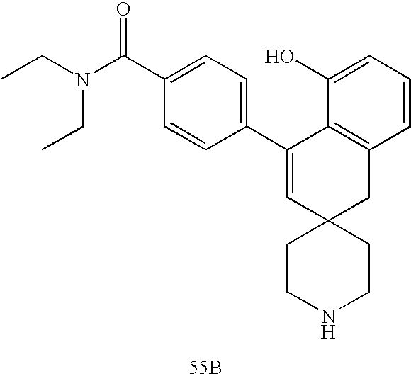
C12=C(CC3(C=C1C1=CC=C(C(N(CC)CC)=O)C=C1)CCNCC3)C=CC=C2O.[55B]
